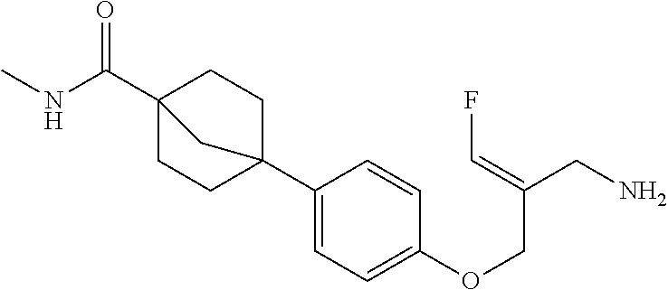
C12(C3=CC=C(OCC(CN)=CF)C=C3)CCC(C(NC)=O)(CC1)C2
